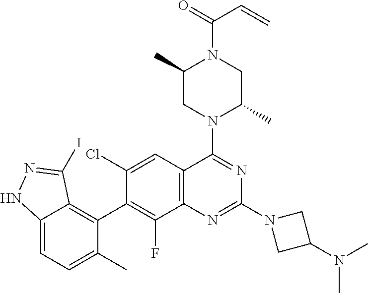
C12=CC=C(C)C(C3=C(F)C4=C(C=C3Cl)C(N3C(C)CN(C(=O)C=C)C(C)C3)=NC(N3CC(N(C)C)C3)=N4)=C1C(I)=NN2
